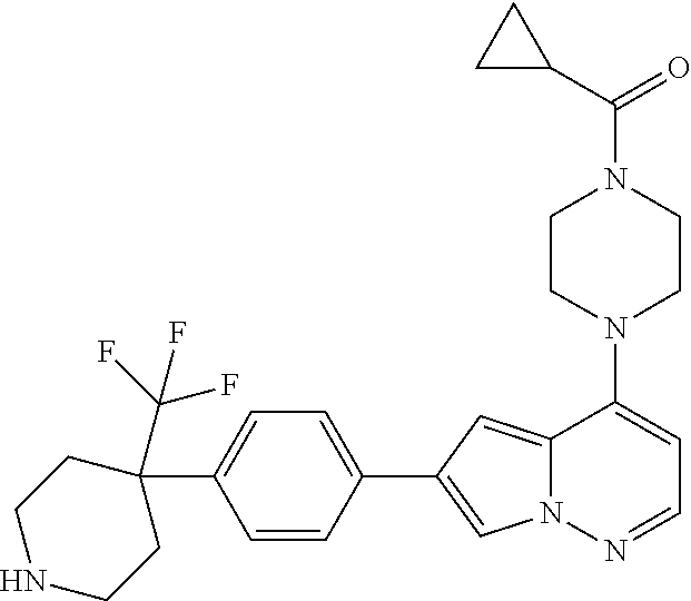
N1(C2=CC=NN3C2=CC(C2=CC=C(C4(C(F)(F)F)CCNCC4)C=C2)=C3)CCN(C(=O)C2CC2)CC1
